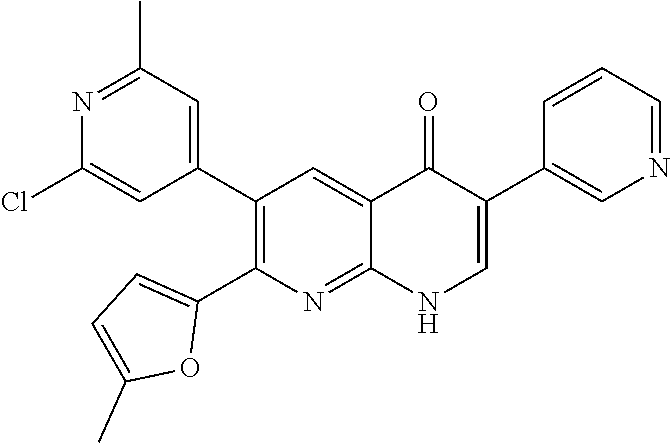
N1=C(C)C=C(C2=C(C3=CC=C(C)O3)N=C3C(=C2)C(=O)C(C2=CN=CC=C2)=CN3)C=C1Cl
